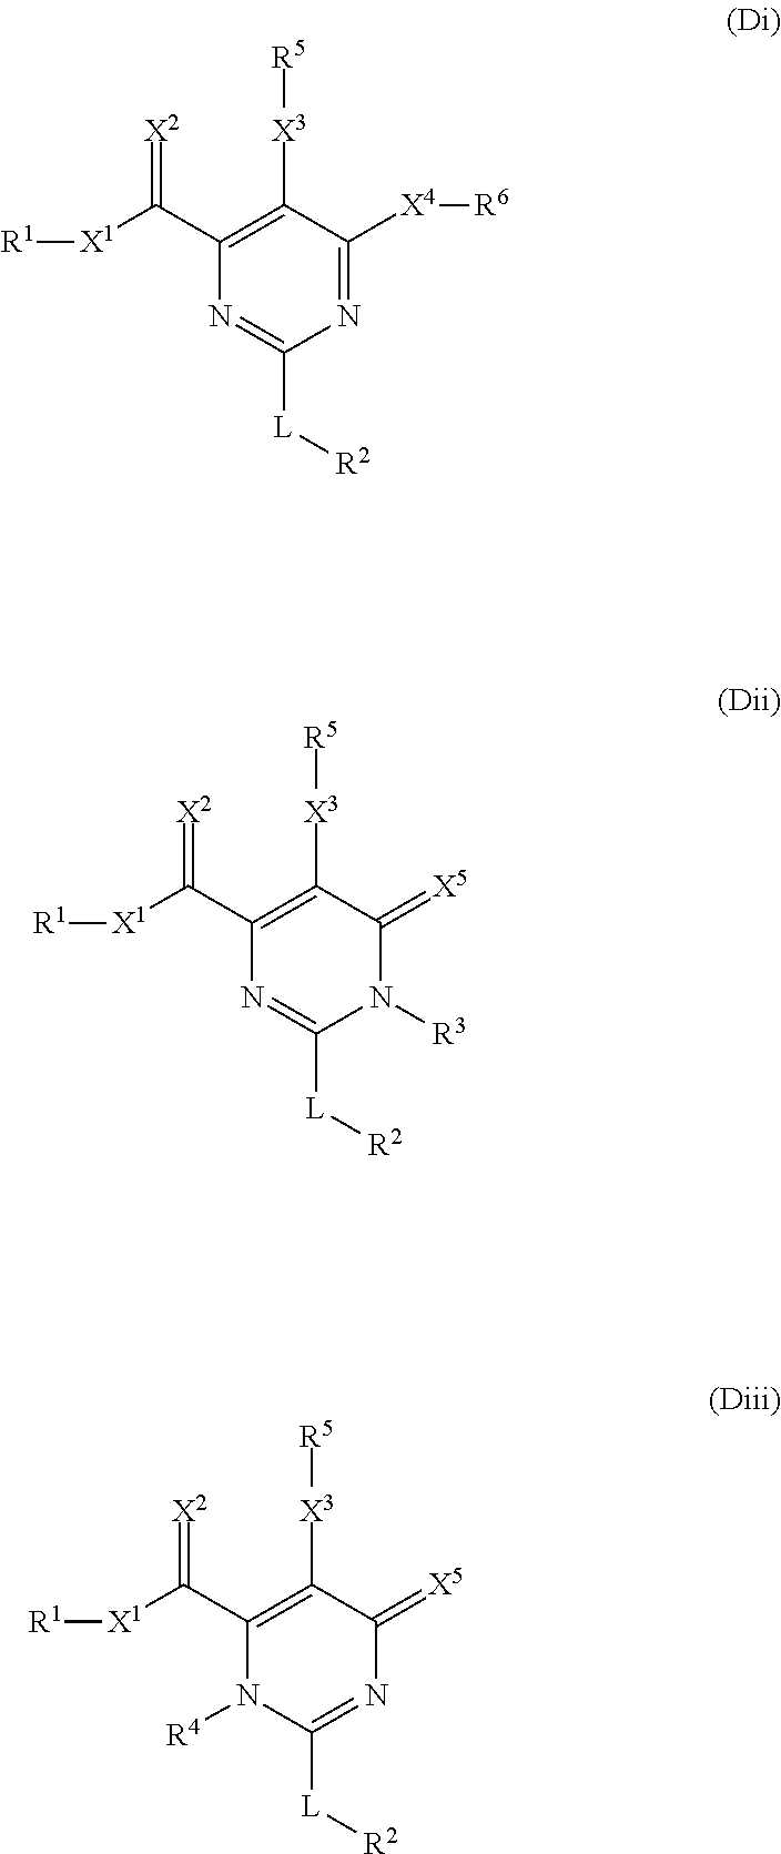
N1=C([X4][R6])C([X3][R5])=C(C([X1][R1])=[X2])N=C1[L][R2].N1([R3])C(=[X5])C([X3][R5])=C(C([X1][R1])=[X2])N=C1[L][R2].N1=C([L][R2])N([R4])C(C([X1][R1])=[X2])=C([X3][R5])C1=[X5]
